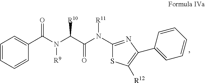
C1=CC=CC(C(N(C(C(N([R11])C2=NC(C3=CC=CC=C3)=C([R12])S2)=O)[R10])[R9])=O)=C1
